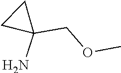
C1CC1(COC)N
